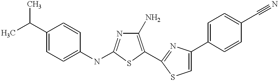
C1(N)=C(C2=NC(C3=CC=C(C#N)C=C3)=CS2)SC(NC2=CC=C(C(C)C)C=C2)=N1
